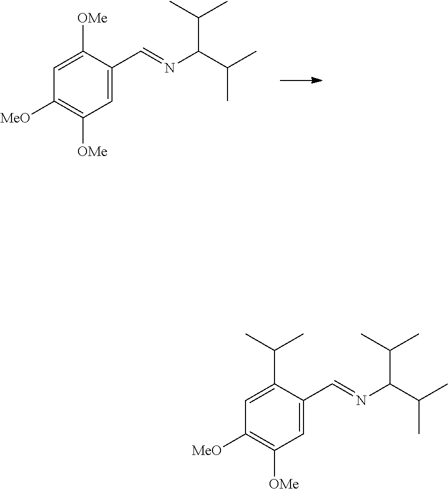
C1([OMe])=CC([MeO])=C([OMe])C=C1C=NC(C(C)C)C(C)C.C1(C(C)C)=CC([MeO])=C([OMe])C=C1C=NC(C(C)C)C(C)C
